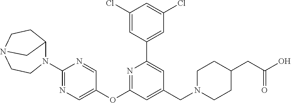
C1(Cl)=CC(C2=CC(CN3CCC(CC(O)=O)CC3)=CC(OC3=CN=C(N4C5CCN(CC4)C5)N=C3)=N2)=CC(Cl)=C1
